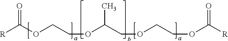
O(CCOC(COCCOC([R])=O)C)C([R])=O
